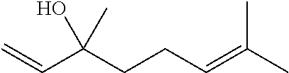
C=CC(CCC=C(C)C)(C)O
